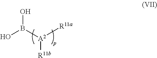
B([A2]([R11b])[R11a])(O)O
